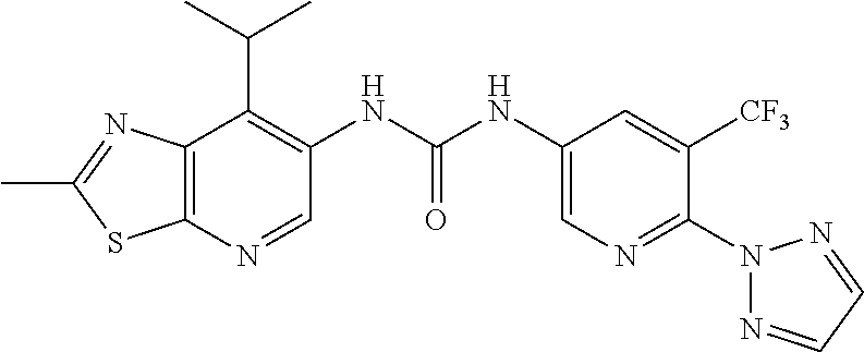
C12=C(N=CC(NC(NC3=CN=C(N4N=CC=N4)C([CF3])=C3)=O)=C1C(C)C)SC(C)=N2
